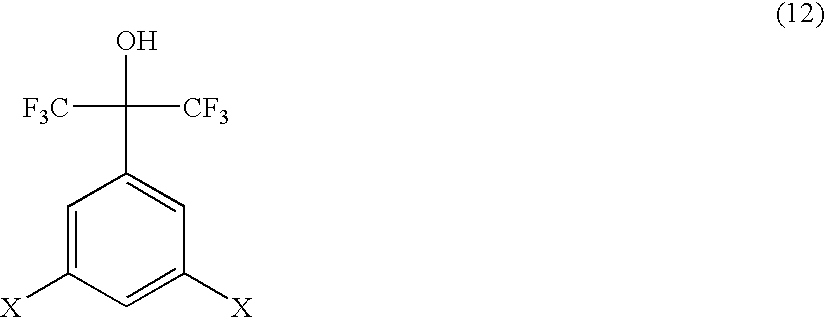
C1=C([X])C=C([X])C=C1C([CF3])([F3C])O
